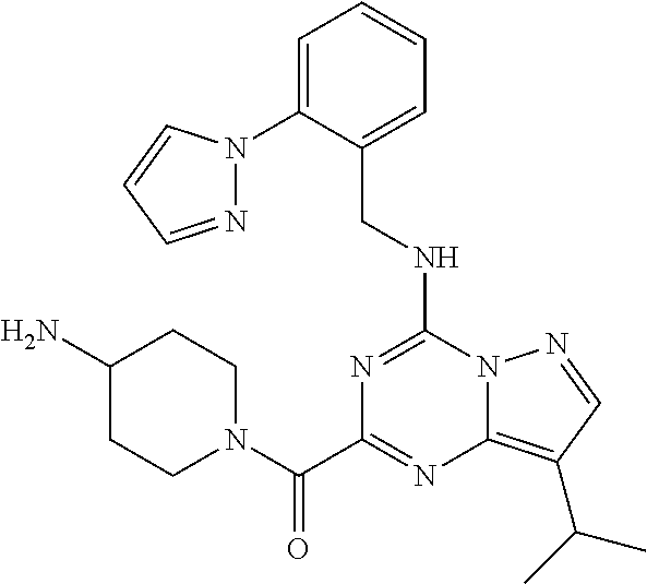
N1=C(NCC2=CC=CC=C2N2N=CC=C2)N2C(=C(C(C)C)C=N2)N=C1C(=O)N1CCC(N)CC1
